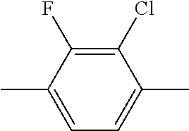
C1(F)=C(Cl)C(C)=CC=C1C
